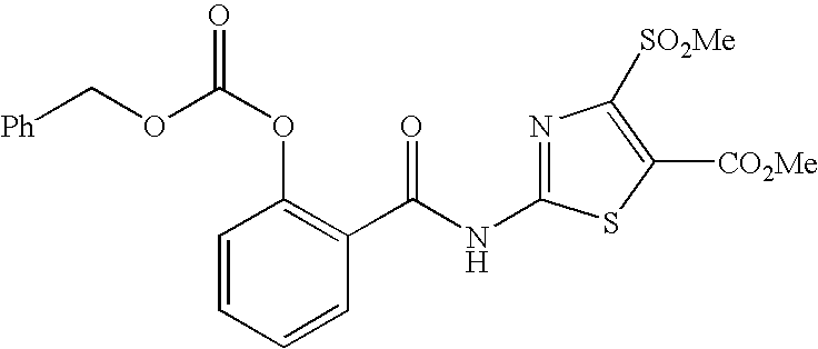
C1=CC=CC(C(NC2=NC([SO2Me])=C([CO2Me])S2)=O)=C1OC(OC[Ph])=O
